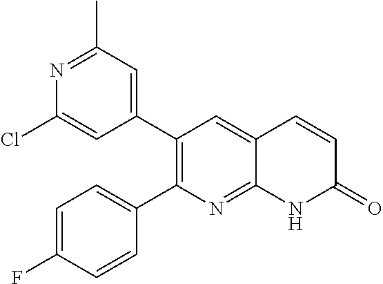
N1=C(C)C=C(C2=C(C3=CC=C(F)C=C3)N=C3C(=C2)C=CC(=O)N3)C=C1Cl
